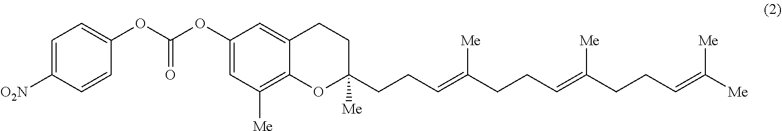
C1=C([O2N])C=CC(OC(OC2=CC([Me])=C3C(=C2)CCC(CCC=C(CCC=C(CCC=C([Me])[Me])[Me])[Me])([Me])O3)=O)=C1
